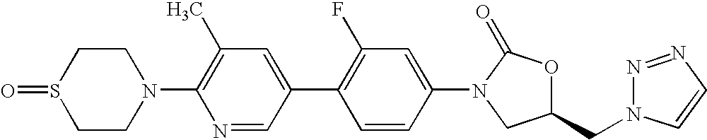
C1CN(C2=C(C)C=C(C3=C(F)C=C(N4C(=O)OC(CN5N=NC=C5)C4)C=C3)C=N2)CCS1=O
